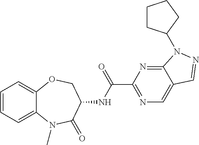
C12=CC=CC=C1OCC(NC(C1=NC=C3C(=N1)N(C1CCCC1)N=C3)=O)C(=O)N2C
